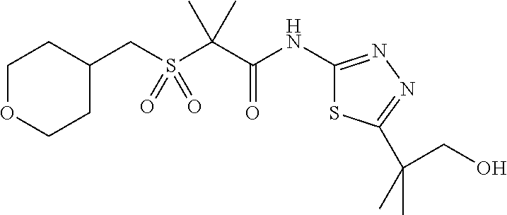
N(C(C(C)(C)S(CC1CCOCC1)(=O)=O)=O)C1=NN=C(C(C)(CO)C)S1
